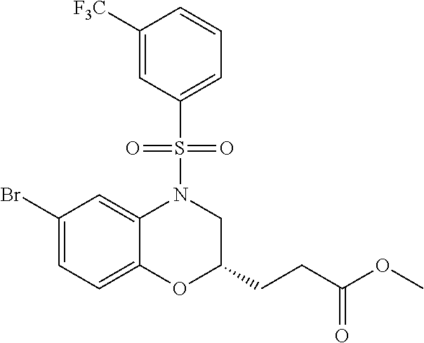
C1(Br)=CC=C2C(=C1)N(S(=O)(C1=CC=CC([F3C])=C1)=O)CC(CCC(=O)OC)O2
